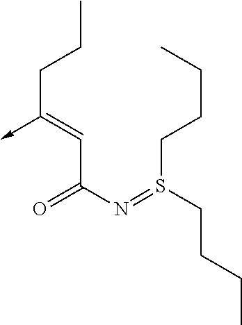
C(C(N=S(CCCC)CCCC)=O)=C(->C)CCC
